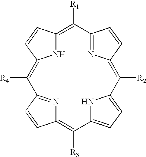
C12=C([R1])C3=NC(=C([R2])C4=CC=C(C([R3])=C5N=C(C=C5)C([R4])=C(N1)C=C2)N4)C=C3
